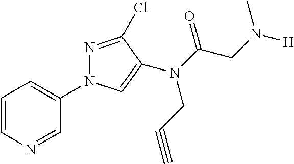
C1=CN=CC(N2N=C(Cl)C(N(C(CN([H])C)=O)CC#C)=C2)=C1
